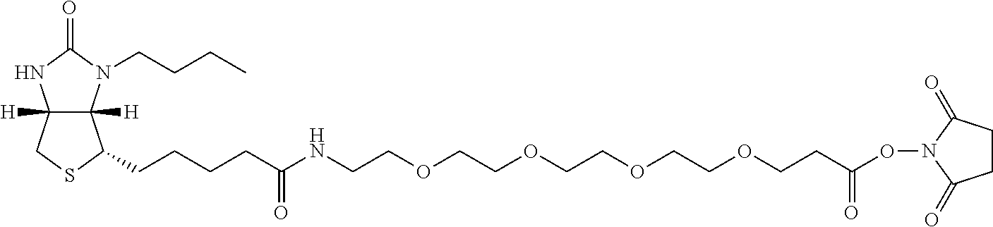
C12([H])C([H])(N(CCCC)C(=O)N1)C(CCCCC(=O)NCCOCCOCCOCCOCCC(=O)ON1C(=O)CCC1=O)SC2
